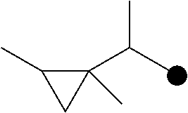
C1(C(C)C)(C)C(C)C1
